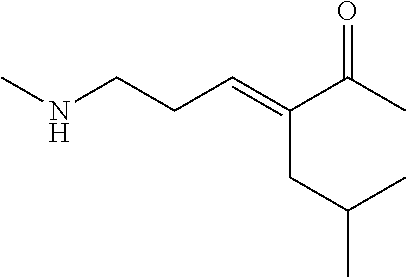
CNCCC=C(C(C)=O)CC(C)C
